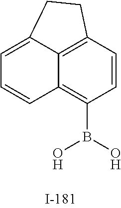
C1=C2C3=C(C=CC(B(O)O)=C3C=C1)CC2
